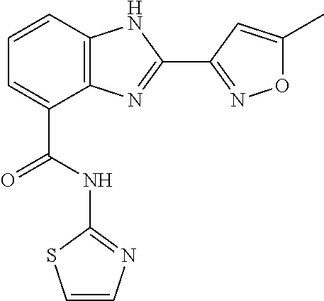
C1=CC2=C(C(C(NC3=NC=CS3)=O)=C1)N=C(C1=NOC(C)=C1)N2
